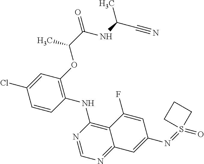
C1=CC(NC2=C3C(=NC=N2)C=C(N=S2(=O)CCC2)C=C3F)=C(OC(C(NC(C#N)C)=O)C)C=C1Cl
